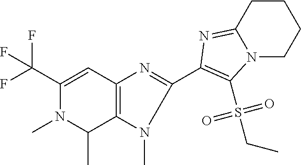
C1CCCN2C1=NC(C1=NC3=C(N1C)C(C)N(C)C(C(F)(F)F)=C3)=C2S(CC)(=O)=O
